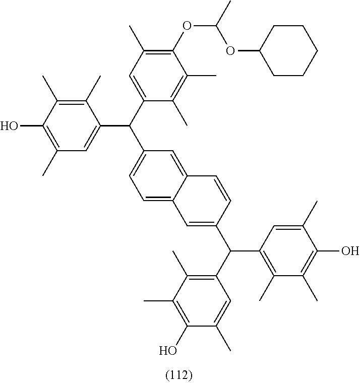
C1(OC(C)OC2CCCCC2)=C(C)C=C(C(C2=CC=C3C(=C2)C=CC(C(C2=C(C)C(C)=C(O)C(C)=C2)C2=C(C)C(C)=C(O)C(C)=C2)=C3)C2=CC(C)=C(O)C(C)=C2C)C(C)=C1C
